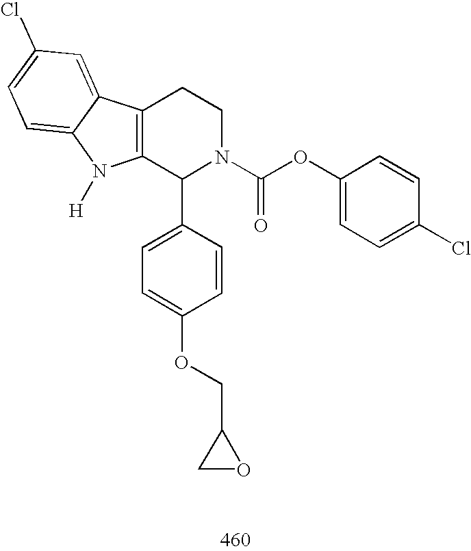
C12=C(C(C3=CC=C(OCC4CO4)C=C3)N(C(OC3=CC=C(Cl)C=C3)=O)CC1)N([H])C1=CC=C(Cl)C=C21
